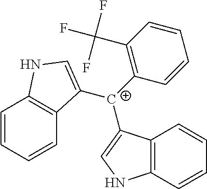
C12=C(C=CC=C1)NC=C2[C+](C1=C(C(F)(F)F)C=CC=C1)C1=CNC2=C1C=CC=C2
